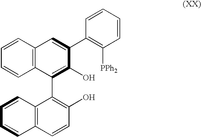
C1=CC2=C(C=C1)C=CC(O)=C2C1=C(O)C(C2=C([PPh2])C=CC=C2)=CC2=C1C=CC=C2
